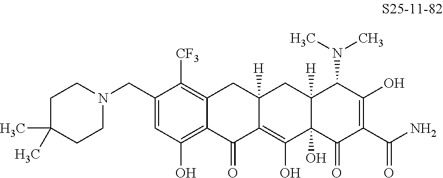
C1(CN2CCC(C)(C)CC2)=CC(O)=C2C(=C1[CF3])CC1([H])C(=C(O)C3(O)C([H])(C1)C(N(C)C)C(O)=C(C(N)=O)C3=O)C2=O
